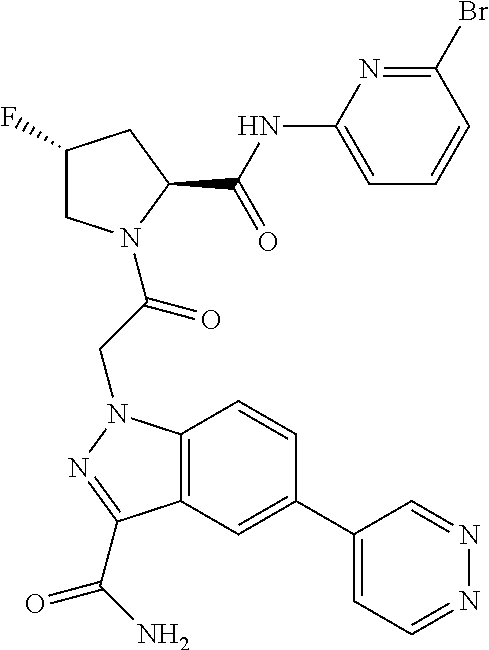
C12=C(C=C(C3=CC=NN=C3)C=C1)C(C(=O)N)=NN2CC(=O)N1CC(F)CC1C(=O)NC1=CC=CC(Br)=N1
